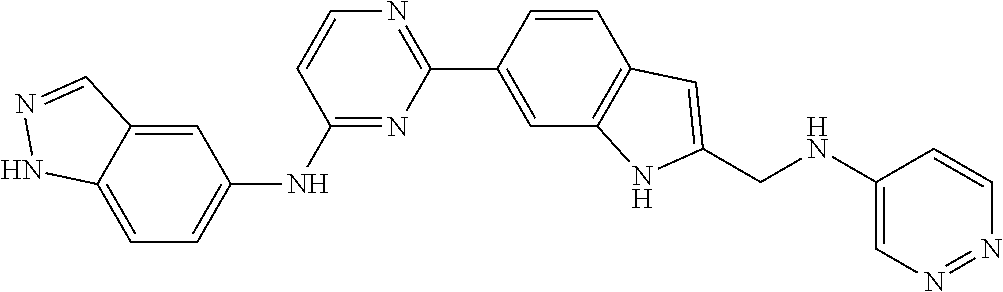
C1(C2=CC3=C(C=C2)C=C(CNC2=CN=NC=C2)N3)=NC=CC(NC2=CC=C3C(=C2)C=NN3)=N1
